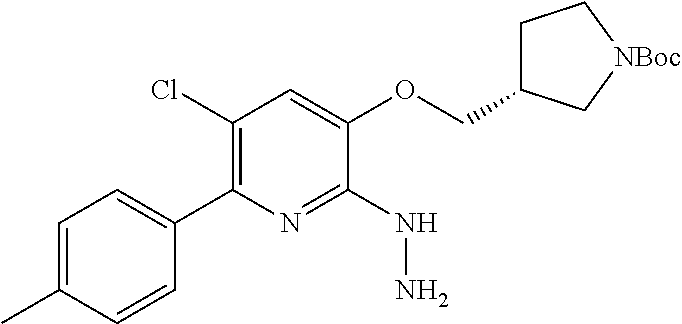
ClC1=C(C2=CC=C(C)C=C2)N=C(NN)C(OCC2CC[NBoc]C2)=C1
